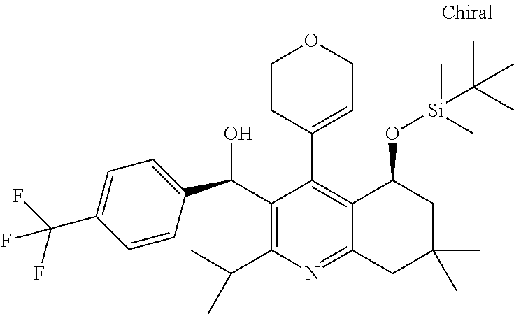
C1(C(O)C2=CC=C(C(F)(F)F)C=C2)=C(C(C)C)N=C2C(=C1C1=CCOCC1)C(O[Si](C(C)(C)C)(C)C)CC(C)(C)C2
